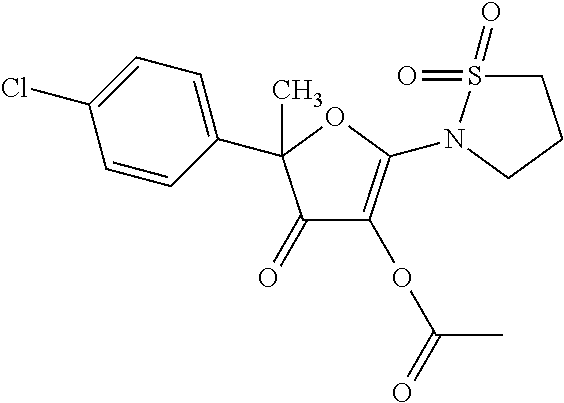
C1(C2(C)C(=O)C(OC(=O)C)=C(N3S(=O)(=O)CCC3)O2)=CC=C(Cl)C=C1
